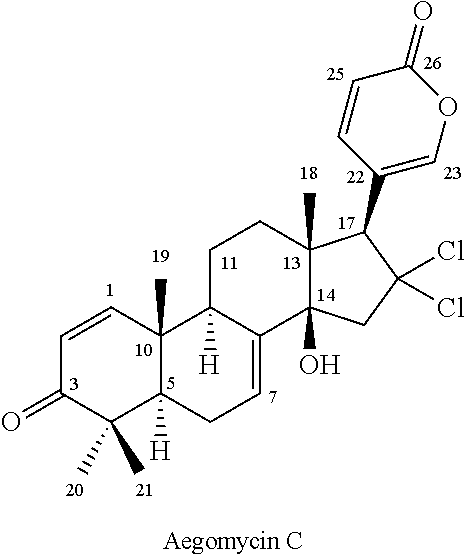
C1=CC2(C)C([H])(C(C)(C)C1=O)CC=C1C2([H])CCC2(C)C1(O)CC(Cl)(Cl)C2C1=COC(=O)C=C1
